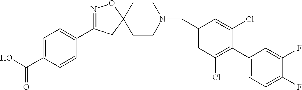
N1=C(C2=CC=C(C(O)=O)C=C2)CC2(O1)CCN(CC1=CC(Cl)=C(C3=CC=C(F)C(F)=C3)C(Cl)=C1)CC2
